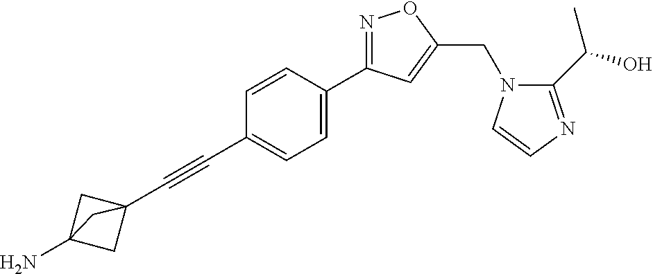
C1=CC(C2=NOC(CN3C(C(O)C)=NC=C3)=C2)=CC=C1C#CC12CC(N)(C1)C2
